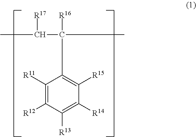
C1([R11])=C([R12])C([R13])=C([R14])C([R15])=C1C([R16])(C)C([R17])C
